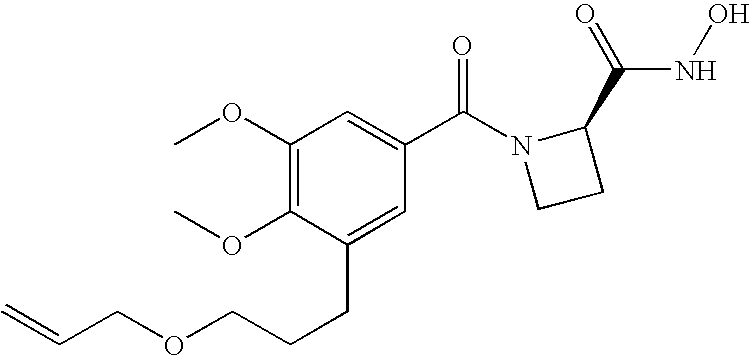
C1(OC)=C(OC)C(CCCOCC=C)=CC(C(N2CCC2C(=O)NO)=O)=C1
